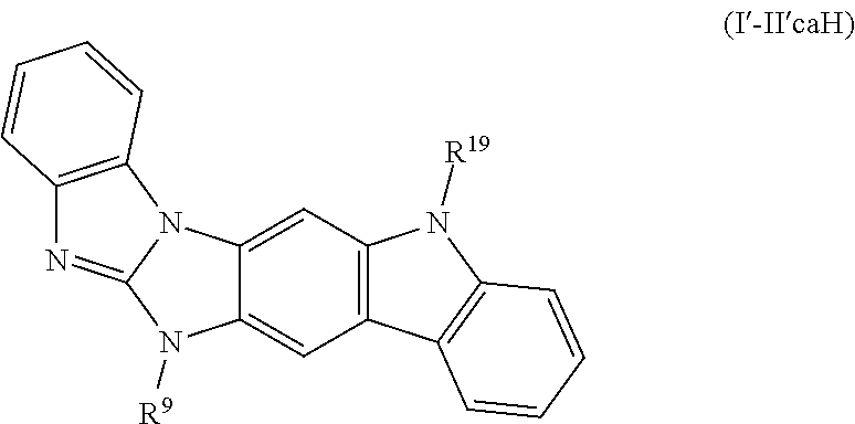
C12=C(C=C3C(=C1)N([R9])C1=NC4=C(N31)C=CC=C4)N([R19])C1=C2C=CC=C1
